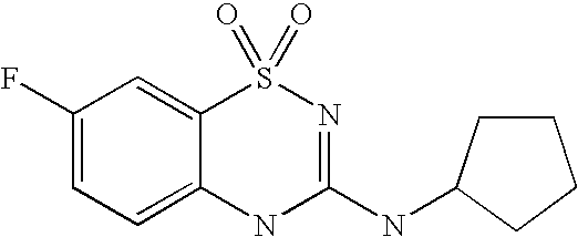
C1(F)=CC=C2C(=C1)S(=O)(=O)N=C(NC1CCCC1)N2
